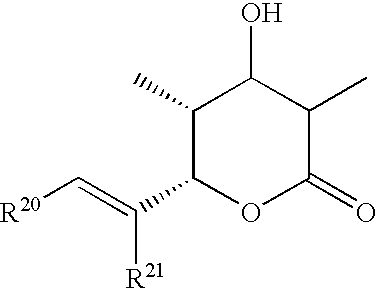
C1(C)C(C(=C[R20])[R21])OC(=O)C(C)C1O
